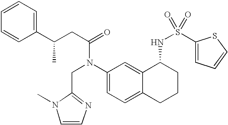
C1(C(CC(=O)N(C2=CC=C3C(=C2)C(NS(=O)(=O)C2=CC=CS2)CCC3)CC2=NC=CN2C)C)=CC=CC=C1
